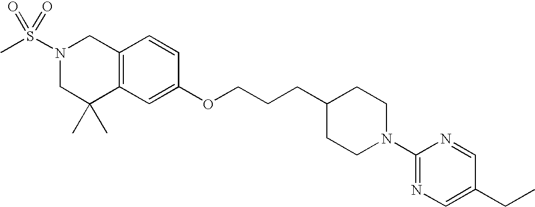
C1(OCCCC2CCN(C3=NC=C(CC)C=N3)CC2)=CC2=C(C=C1)CN(S(C)(=O)=O)CC2(C)C
